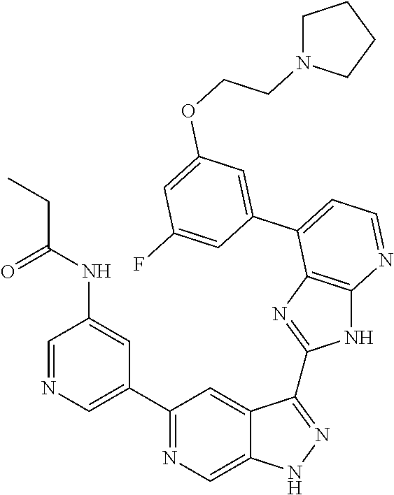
C1(C2=NC=C3C(=C2)C(C2=NC4=C(N2)N=CC=C4C2=CC(OCCN4CCCC4)=CC(F)=C2)=NN3)=CN=CC(NC(CC)=O)=C1
